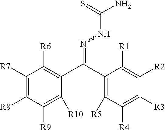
C1([R7])=C([R8])C([R9])=C([R10])C(C(=NNC(N)=S)C2=C([R5])C([R4])=C([R3])C([R2])=C2[R1])=C1[R6]
